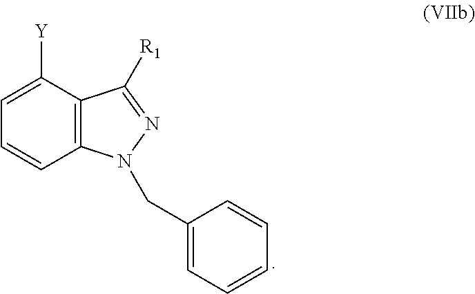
C1=C([Y])C2=C(C=C1)N(CC1=CC=CC=C1)N=C2[R1]
